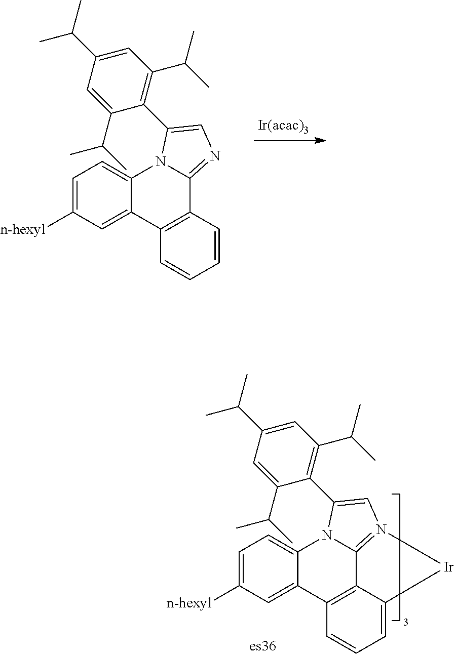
C1=C([n-hexyl])C=C2C(=C1)N1C(=NC=C1C1=C(C(C)C)C=C(C(C)C)C=C1C(C)C)C1=C2C=CC=C1.C1=C([n-hexyl])C=C2C(=C1)N1C3=N(C=C1C1=C(C(C)C)C=C(C(C)C)C=C1C(C)C)[Ir]C1=CC=CC2=C31
